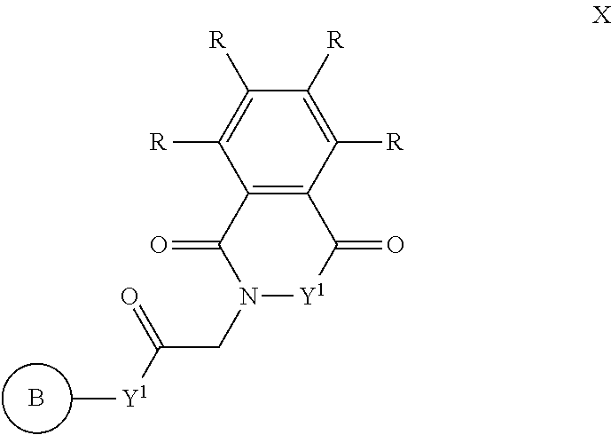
[Y1](C)C(CN1[Y1]C(=O)C2=C(C1=O)C([R])=C([R])C([R])=C2[R])=O.B
